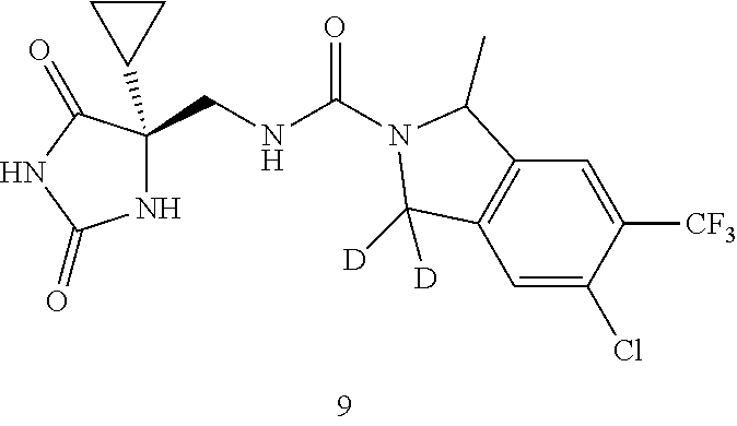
N1C(CNC(N2C(C)C3=C(C=C(Cl)C([CF3])=C3)C2([D])[D])=O)(C2CC2)C(=O)NC1=O
